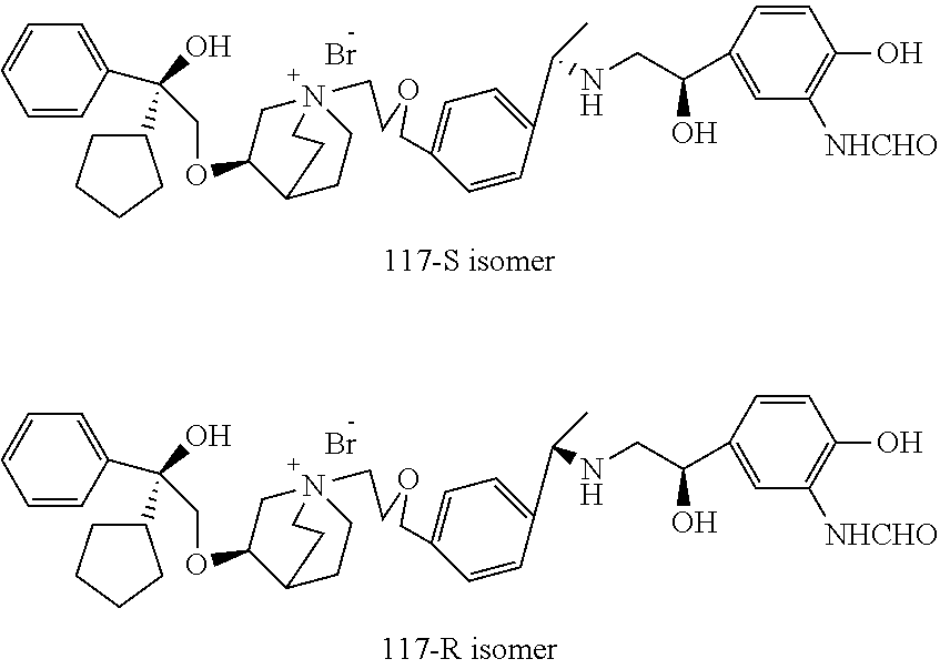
Br.C1=CC(C(O)(C2CCCC2)COC2C3CCN(CCOCC4=CC=C(C(NCC(C5=CC([NHCHO])=C(O)C=C5)O)C)C=C4)(C2)CC3)=CC=C1.Br.C1=CC(C(O)(C2CCCC2)COC2C3CCN(CCOCC4=CC=C(C(NCC(C5=CC([NHCHO])=C(O)C=C5)O)C)C=C4)(C2)CC3)=CC=C1
